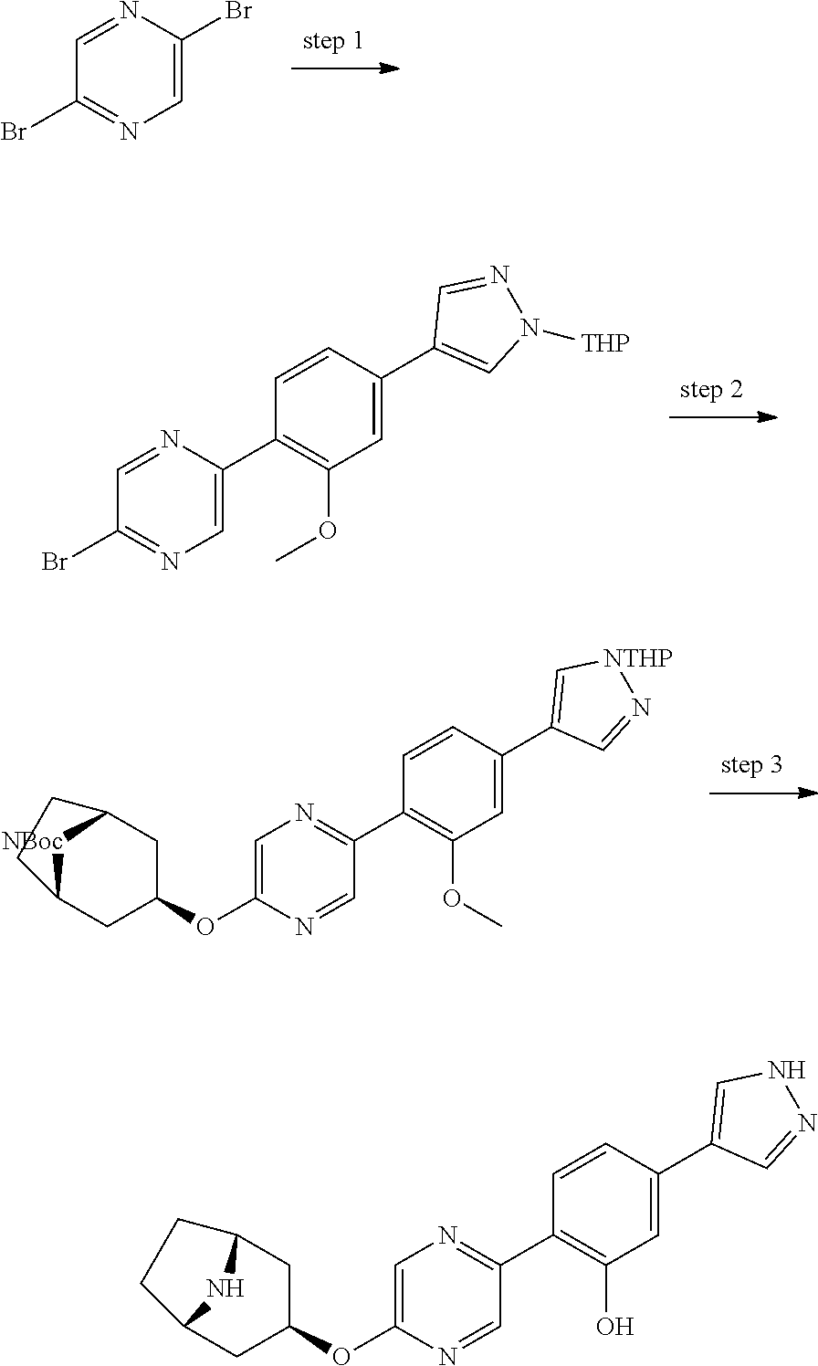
C1(Br)=NC=C(Br)N=C1.C1(Br)=NC=C(C2=C(OC)C=C(C3=CN([THP])N=C3)C=C2)N=C1.C1(OC2CC3[NBoc]C(C2)CC3)=CN=C(C2=C(OC)C=C(C3=C[NTHP]N=C3)C=C2)C=N1.C1(OC2CC3CCC(C2)N3)=CN=C(C2=C(O)C=C(C3=CNN=C3)C=C2)C=N1
